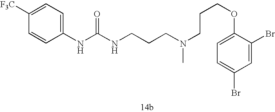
C1([F3C])=CC=C(NC(NCCCN(CCCOC2=CC=C(Br)C=C2Br)C)=O)C=C1
